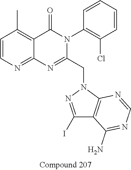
C1=CN=C2C(=C1C)C(=O)N(C1=C(Cl)C=CC=C1)C(CN1N=C(I)C3=C1N=CN=C3N)=N2
